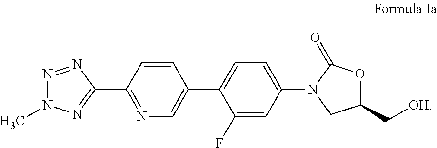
N1=NC(C2=NC=C(C3=CC=C(N4C(=O)OC(C[OH])C4)C=C3F)C=C2)=NN1C
